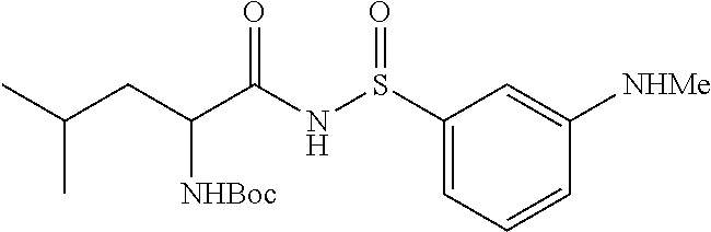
C1(S(NC(C(CC(C)C)[NHBoc])=O)=O)=CC=CC([NHMe])=C1
